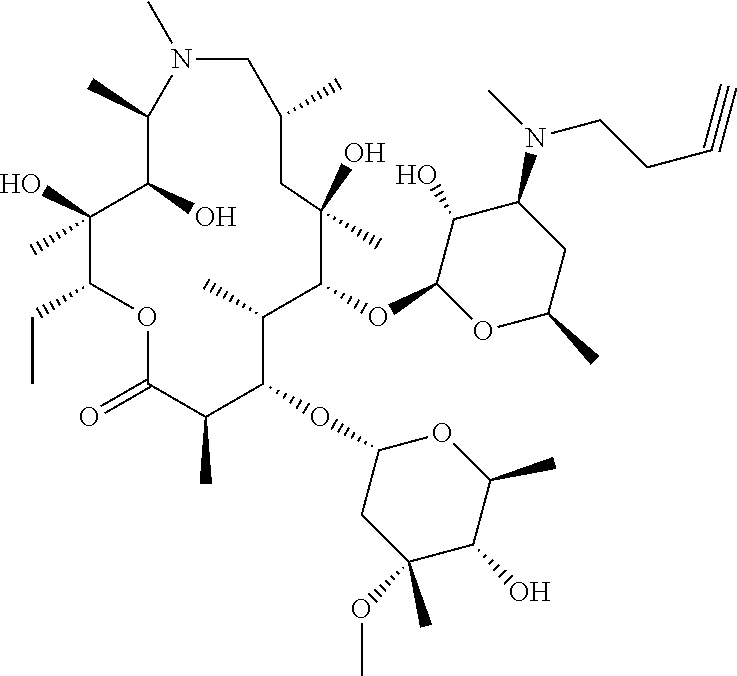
N1(C)CC(C)CC(O)(C)C(OC2C(O)C(N(C)CCC#C)CC(C)O2)C(C)C(OC2CC(OC)(C)C(O)C(C)O2)C(C)C(=O)OC(CC)C(O)(C)C(O)C1C
